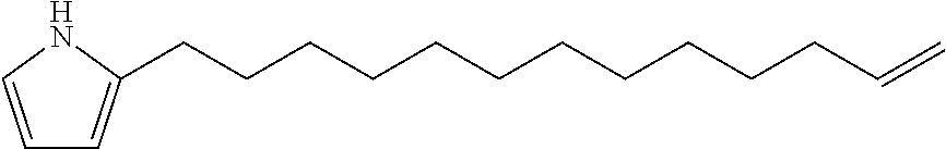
C1=CNC(CCCCCCCCCCCC=C)=C1
